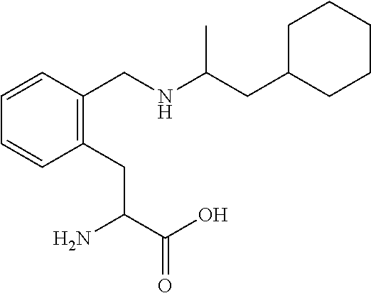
C1=CC=CC(CNC(CC2CCCCC2)C)=C1CC(C(=O)O)N
